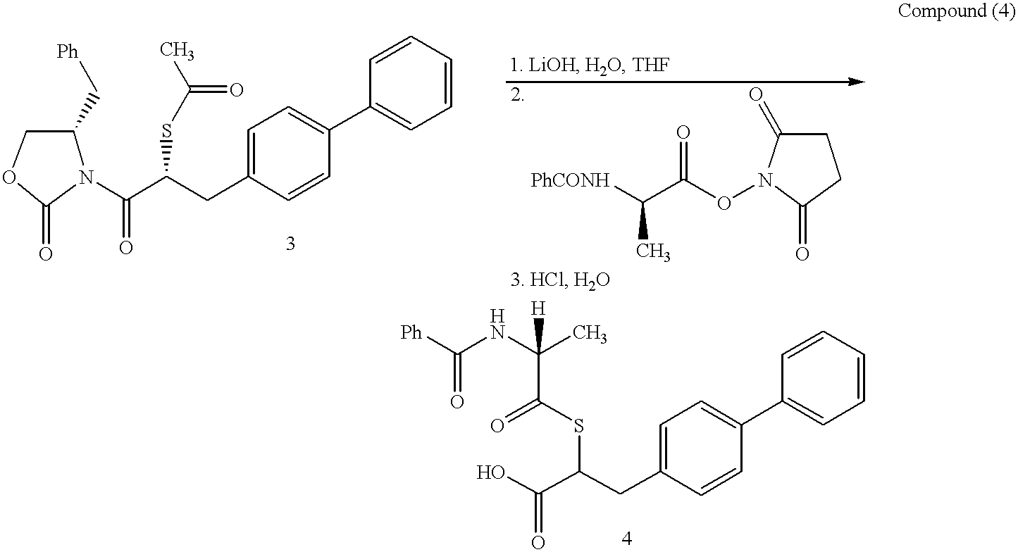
C1=C(CC(C(=O)N2C(C[Ph])COC2=O)SC(C)=O)C=CC(C2=CC=CC=C2)=C1.C1C(=O)N(OC(C([PhCONH])C)=O)C(=O)C1.C1=C(CC(SC(=O)C(C)(NC(=O)[Ph])[H])C(O)=O)C=CC(C2=CC=CC=C2)=C1
